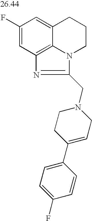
C1(F)=CC2=C3C(=C1)CCCN3C(CN1CCC(C3=CC=C(F)C=C3)=CC1)=N2
